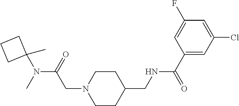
C(N1CCC(CNC(C2=CC(Cl)=CC(F)=C2)=O)CC1)C(N(C)C1(C)CCC1)=O
